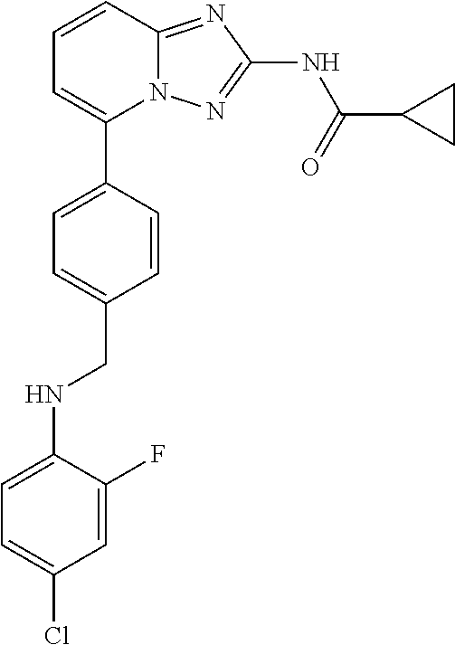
C1=CC2=NC(NC(=O)C3CC3)=NN2C(C2=CC=C(CNC3=CC=C(Cl)C=C3F)C=C2)=C1
